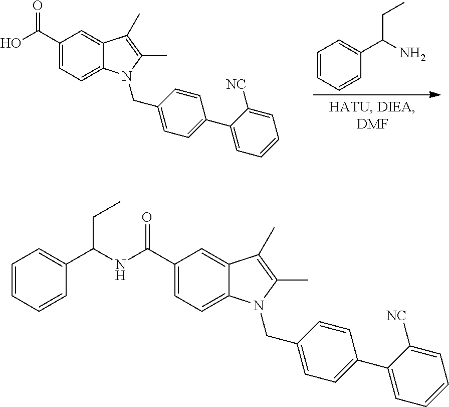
OC(C1=CC=C2C(=C1)C(C)=C(C)N2CC1=CC=C(C2=CC=CC=C2[NC])C=C1)=O.C1=CC=CC(C(N)CC)=C1.N(C(C1=CC=C2C(=C1)C(C)=C(C)N2CC1=CC=C(C2=CC=CC=C2[NC])C=C1)=O)C(C1=CC=CC=C1)CC
